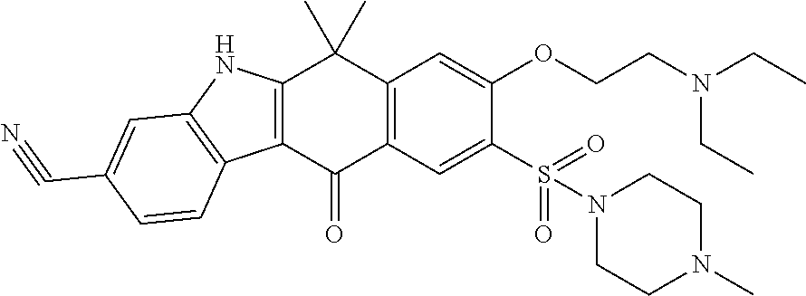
C12=C(C=C(S(=O)(=O)N3CCN(C)CC3)C(OCCN(CC)CC)=C1)C(=O)C1=C(C2(C)C)NC2=C1C=CC(C#N)=C2
